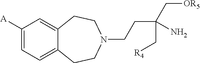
C1([A])=CC=C2C(=C1)CCN(CCC(C[OR5])(N)C[R4])CC2
